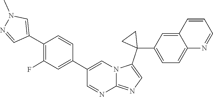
N12C(=NC=C1C1(C3=CC=C4C(=C3)C=CC=N4)CC1)N=CC(C1=CC(F)=C(C3=CN(C)N=C3)C=C1)=C2
